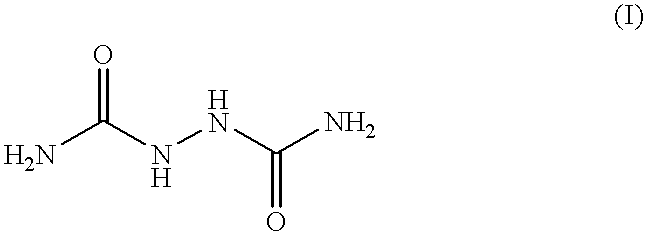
NC(NNC(N)=O)=O
